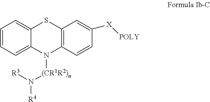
C1=CC=C2C(=C1)SC1=C(N2[(CR1R2)n]N([R3])[R4])C=CC([X][POLY])=C1
